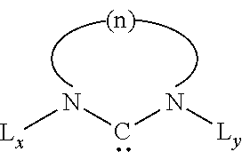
[Lx]NCN[Ly]
